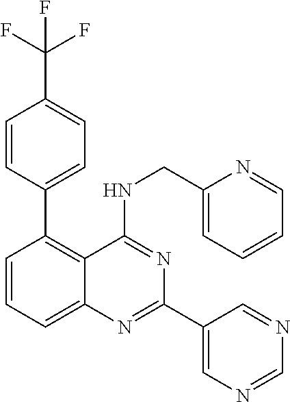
C1=CC(C(F)(F)F)=CC=C1C1=C2C(=CC=C1)N=C(C1=CN=CN=C1)N=C2NCC1=CC=CC=N1
